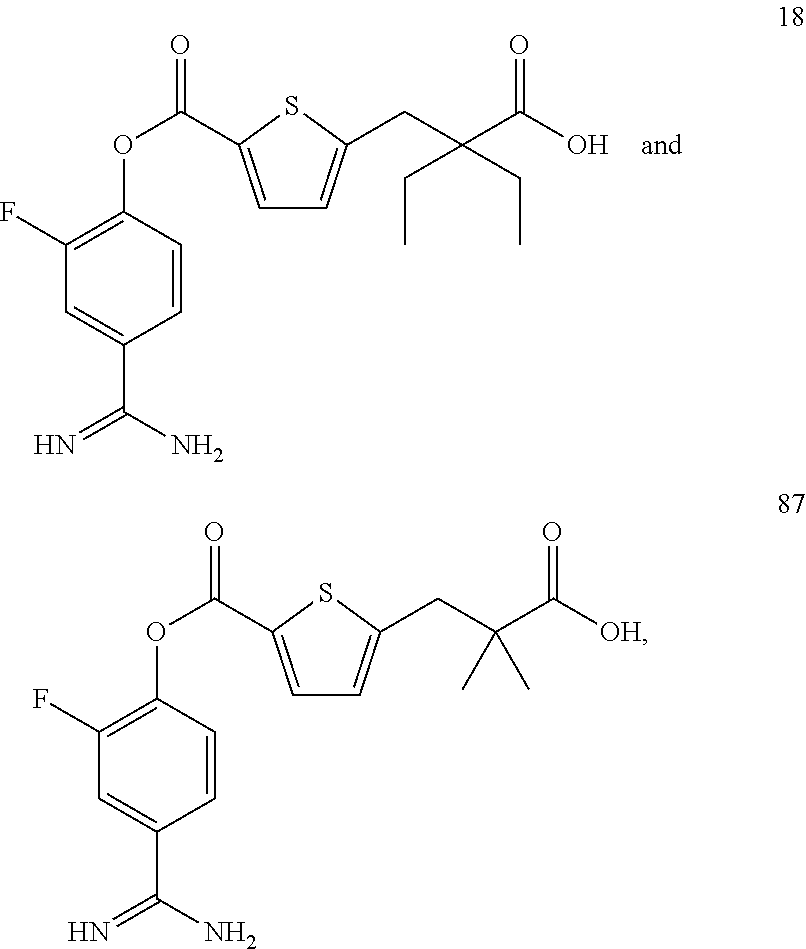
C1=CC(OC(=O)C2=CC=C(CC(C(O)=O)(CC)CC)S2)=C(F)C=C1C(N)=N.C1=CC(OC(=O)C2=CC=C(CC(C([OH])=O)(C)C)S2)=C(F)C=C1C(N)=N
